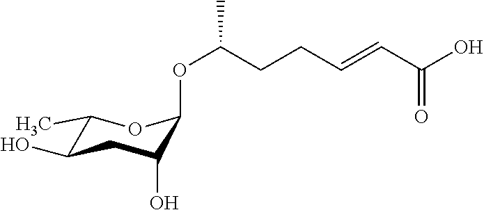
C1(C)C(O)CC(O)C(OC(CCC=CC(O)=O)C)O1
